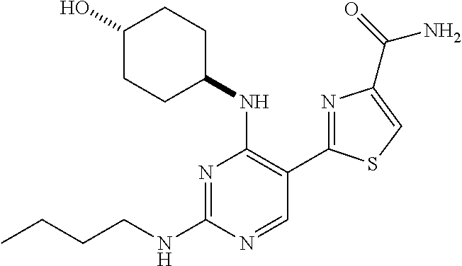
N1=C(NCCCC)N=CC(C2=NC(C(N)=O)=CS2)=C1NC1CCC(O)CC1
